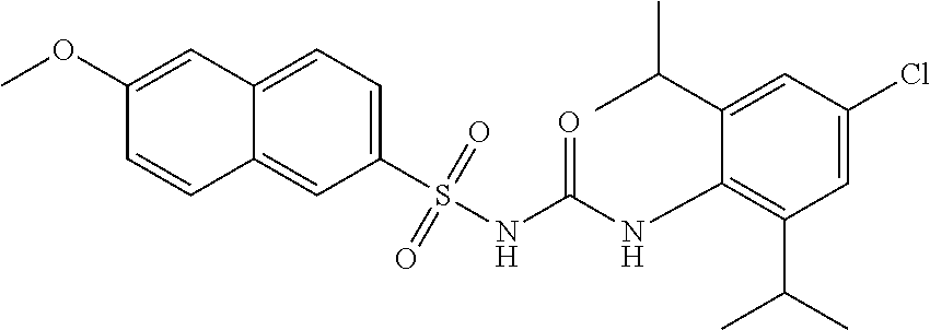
C1(OC)=CC2=CC=C(S(NC(NC3=C(C(C)C)C=C(Cl)C=C3C(C)C)=O)(=O)=O)C=C2C=C1
